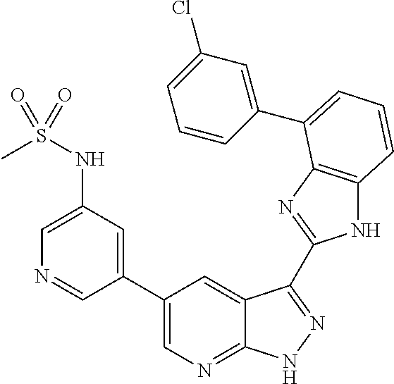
C1(C2=CN=C3C(=C2)C(C2=NC4=C(N2)C=CC=C4C2=CC(Cl)=CC=C2)=NN3)=CC(NS(C)(=O)=O)=CN=C1
